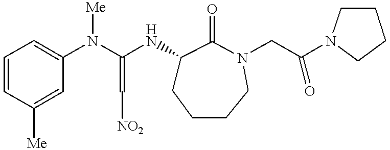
C1=CC([Me])=CC(N(C(NC2CCCCN(CC(N3CCCC3)=O)C2=O)=C[NO2])[Me])=C1
